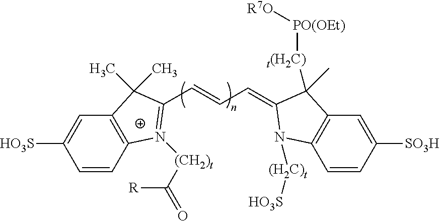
C1=CC2=C(C=C1[HO3S])C(C)(C)C(C=CC=C1C(C)([t(H2C)][PO(OEt)][R7O])C3=C(C=CC([SO3H])=C3)N1[(H2C)t][HO3S])=N2[(CH2)t]C([R])=O
